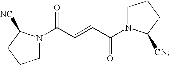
C1N(C(C=CC(N2CCCC2[CN])=O)=O)C([NC])CC1
